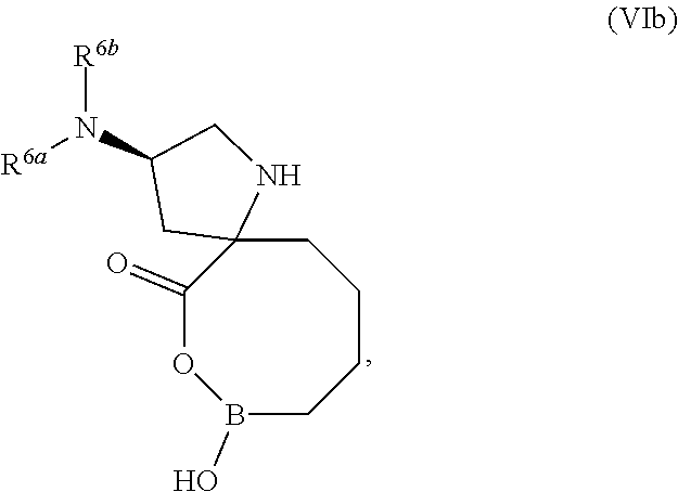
C1C2(C(=O)OB(O)CCC1)NCC(N([R6b])[R6a])C2
